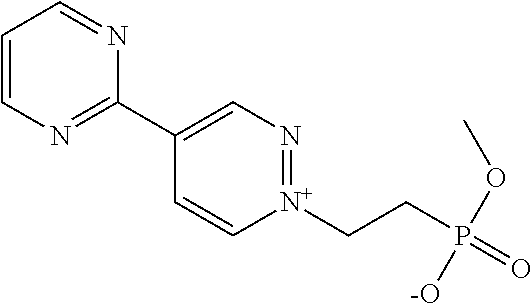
C1=CN=C(C2=CN=[N+](CCP(=O)(OC)[-O])C=C2)N=C1
